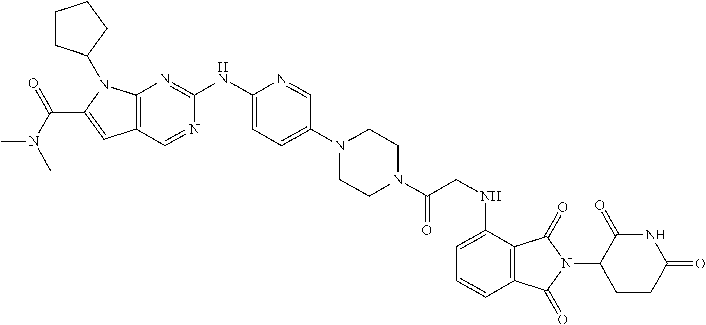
C12=C(N=C(NC3=CC=C(N4CCN(C(CNC5=CC=CC6=C5C(=O)N(C5C(=O)NC(=O)CC5)C6=O)=O)CC4)C=N3)N=C1)N(C1CCCC1)C(C(=O)N(C)C)=C2
